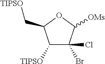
C1([TIPSO])C(Br)(Cl)C([OMs])OC1C[TIPSO]
